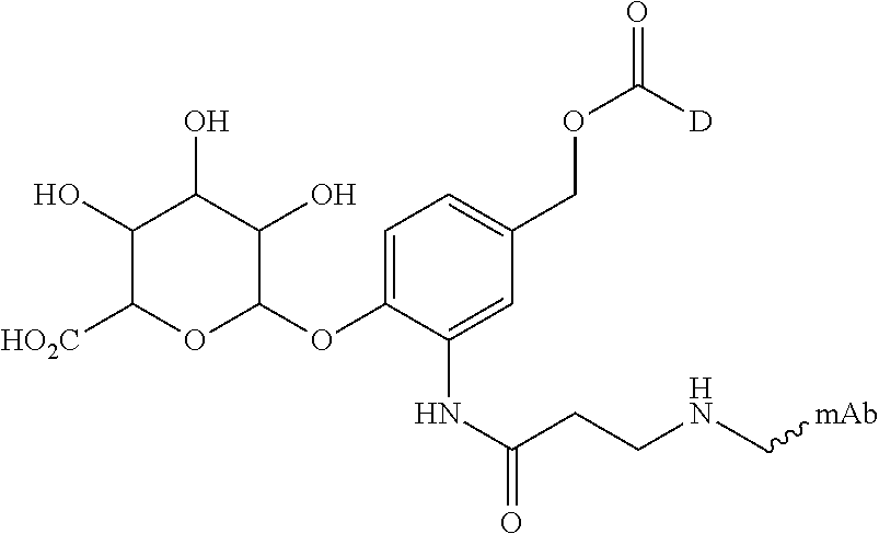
C1(O)C([HO2C])OC(OC2=CC=C(COC([D])=O)C=C2NC(=O)CCNC[mAb])C(O)C1O
